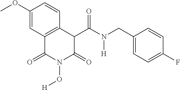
C1(OC)=CC2=C(C=C1)C(C(=O)N(CC1=CC=C(F)C=C1)[H])C(=O)N(O[H])C2=O
